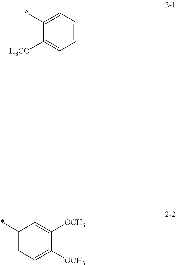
C1(*)=CC=CC=C1[H3CO].C1(*)=CC=C([OCH3])C([OCH3])=C1
